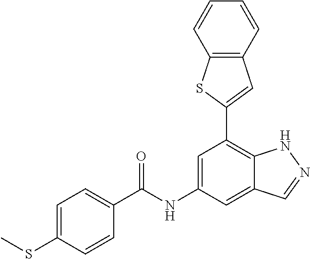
C12=C(C=CC=C1)C=C(C1=C3C(=CC(NC(=O)C4=CC=C(SC)C=C4)=C1)C=NN3)S2
